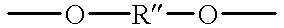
CO[R]OC
